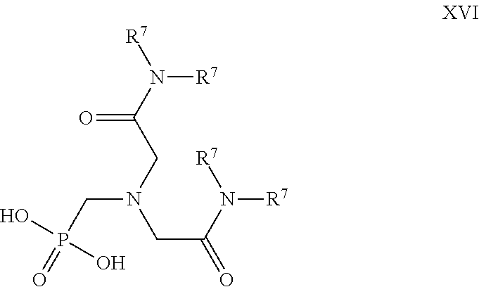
[R7]N(C(CN(CC(N([R7])[R7])=O)CP(=O)(O)O)=O)[R7]
